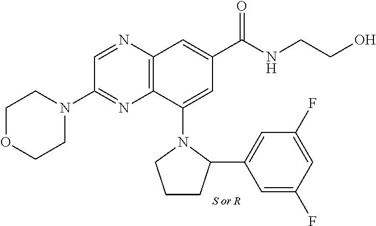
C1OCCN(C2=NC3=C(N=C2)C=C(C(NCCO)=O)C=C3N2CCCC2C2=CC(F)=CC(F)=C2)C1
